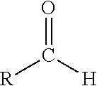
O=C([H])[R]
